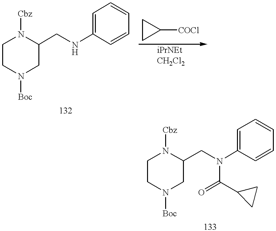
C1CN([Boc])CC(CNC2=CC=CC=C2)N1[Cbz].C1CC1[COCl].C1CN([Boc])CC(CN(C2=CC=CC=C2)C(=O)C2CC2)N1[Cbz]
